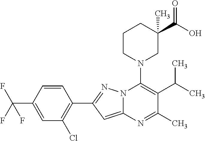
C1=CC(C(F)(F)F)=CC(Cl)=C1C1=NN2C(=C1)N=C(C)C(C(C)C)=C2N1CC(C)(C(O)=O)CCC1
